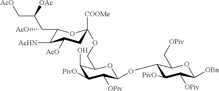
C1(C(C(C[AcO])[OAc])[AcO])C([AcHN])C([AcO])CC([COOMe])(OCC2C(O)C([PivO])C([OPiv])C(OC3C([PivO])C([OPiv])C([OBn])OC3C[OPiv])O2)O1
